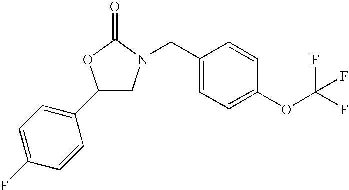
C1(C2=CC=C(F)C=C2)CN(CC2=CC=C(OC(F)(F)F)C=C2)C(=O)O1
